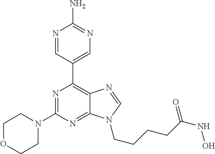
N1=CC(C2=C3C(=NC(N4CCOCC4)=N2)N(CCCCC(NO)=O)C=N3)=CN=C1N
